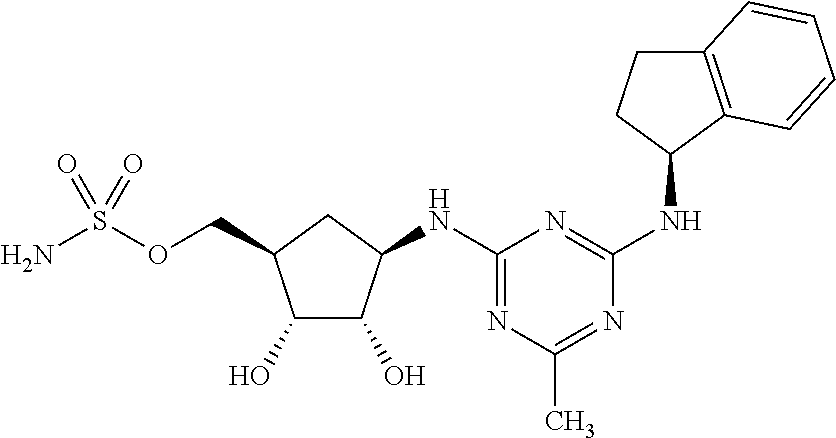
C1(O)C(O)C(NC2=NC(C)=NC(NC3C4=C(CC3)C=CC=C4)=N2)CC1COS(N)(=O)=O
